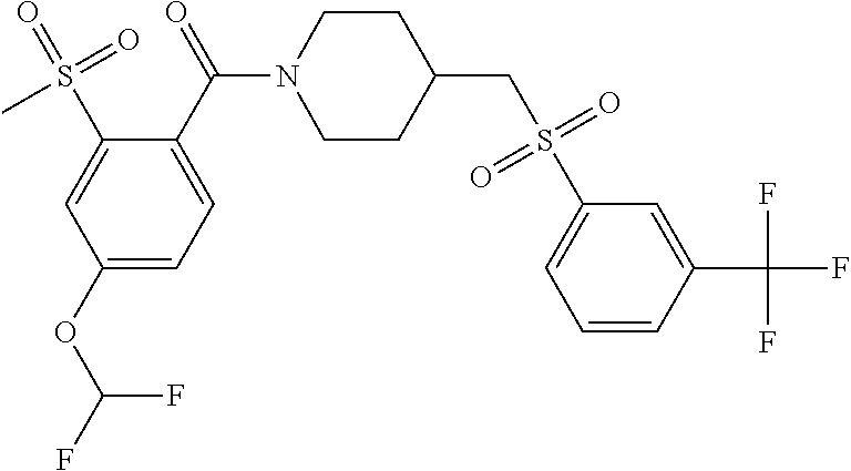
C1(OC(F)F)=CC=C(C(N2CCC(CS(C3=CC=CC(C(F)(F)F)=C3)(=O)=O)CC2)=O)C(S(=O)(=O)C)=C1
